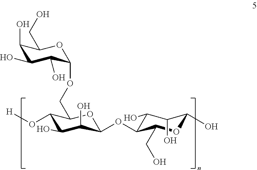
C1(O)C(O)C(O)C(OCC2C(O[H])C(O)C(O)C(OC3C(O)C(O)C(O)OC3CO)O2)OC1CO
